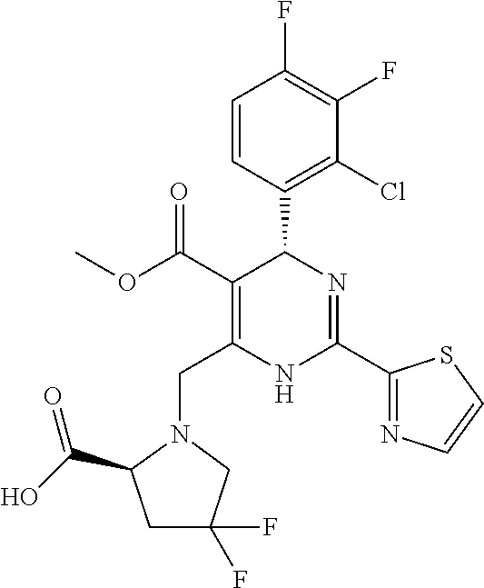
C1=CC(C2C(C(=O)OC)=C(CN3C(C(O)=O)CC(F)(F)C3)NC(C3=NC=CS3)=N2)=C(Cl)C(F)=C1F
